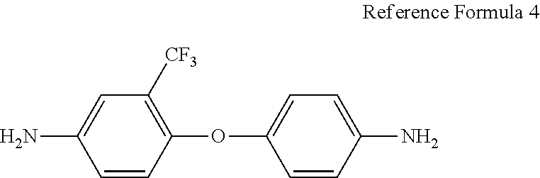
C1=CC(OC2=CC=C(N)C=C2)=C([CF3])C=C1N
